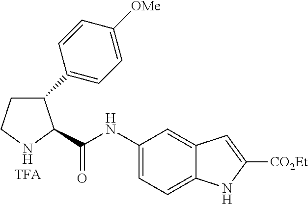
C1CNC(C(NC2=CC=C3C(=C2)C=C([CO2Et])N3)=O)C1C1=CC=C([OMe])C=C1.[TFA]
